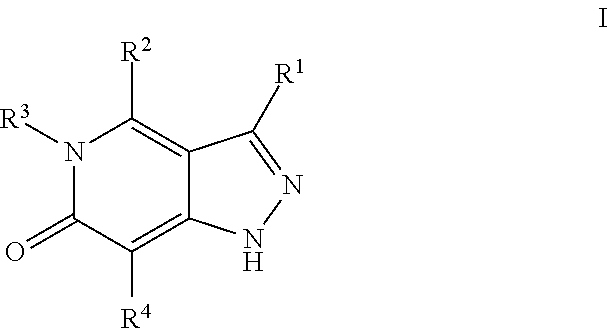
N1([R3])C(=O)C([R4])=C2C(=C1[R2])C([R1])=NN2
